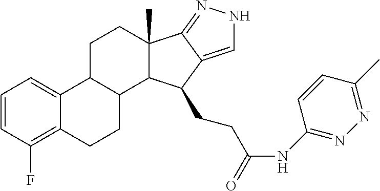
C1=CC(F)=C2C(=C1)C1C(CC2)C2C(C)(CC1)C1=NNC=C1C2CCC(NC1=NN=C(C)C=C1)=O
